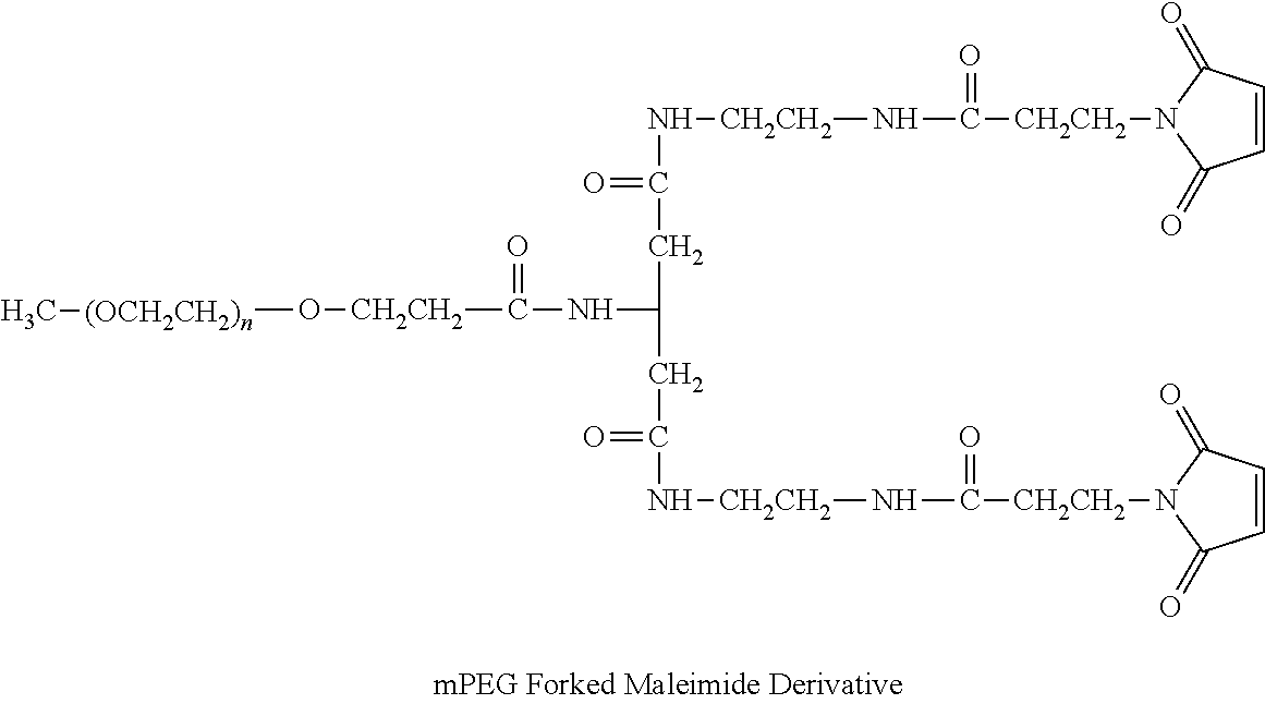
[CH2CH2](N1C(=O)C=CC1=O)C(N[CH2CH2]NC(CC(CC(=O)N[CH2CH2]NC([CH2CH2]N1C(=O)C=CC1=O)=O)NC([CH2CH2]O[(OCH2CH2)n]C)=O)=O)=O
